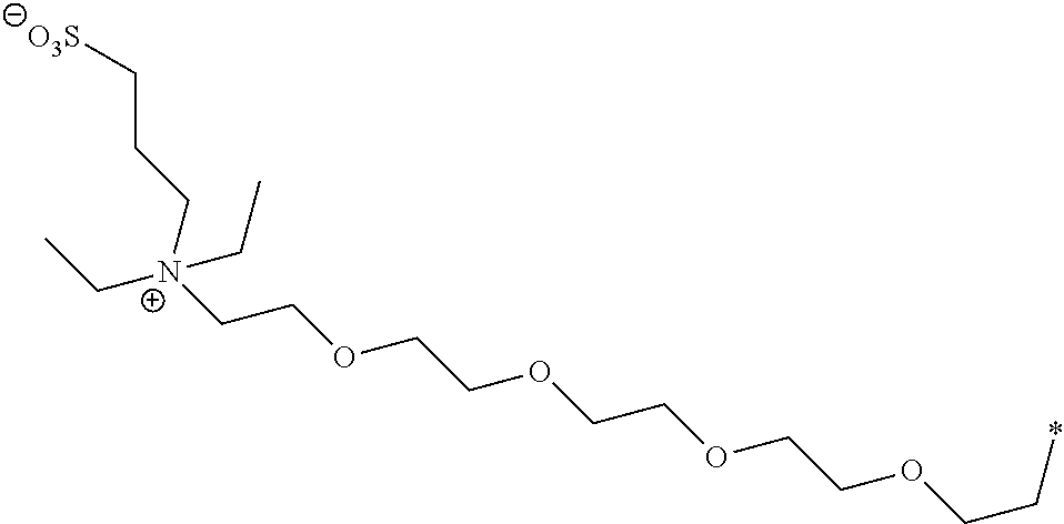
[N+](CCOCCOCCOCCOCC*)(CC)(CC)CCC[O3S]
